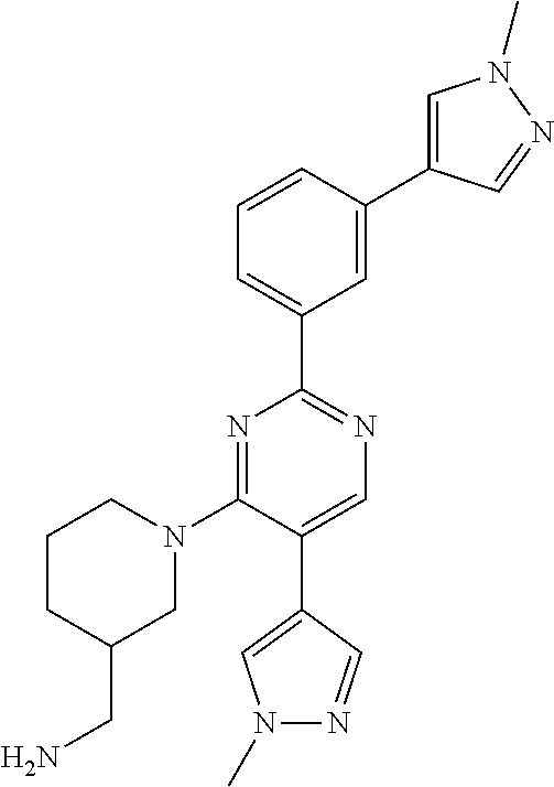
N1=C(N2CCCC(CN)C2)C(C2=CN(C)N=C2)=CN=C1C1=CC=CC(C2=CN(C)N=C2)=C1
